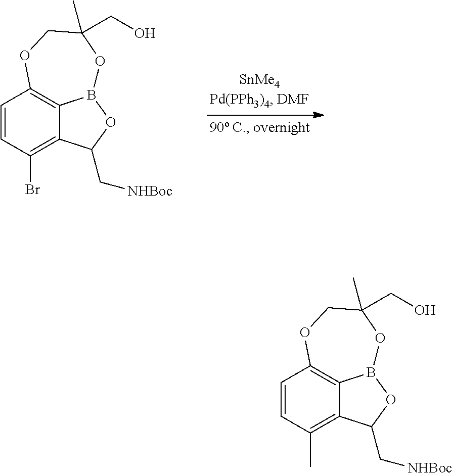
C1=CC(C)=C2C3=C1OCC(C)(CO)OB3OC2C[NHBoc].C1=CC(Br)=C2C3=C1OCC(C)(CO)OB3OC2C[NHBoc]
